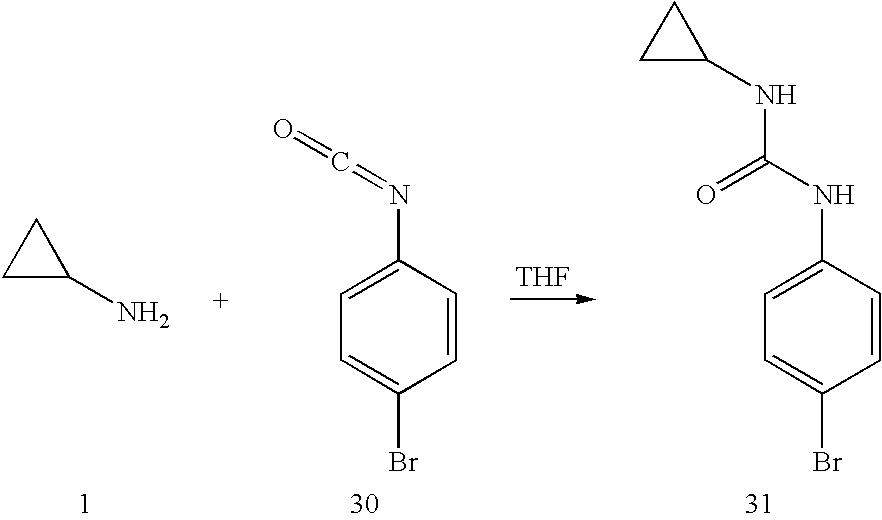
C1(N)CC1.[THF].C1=CC(N=C=O)=CC=C1Br.C1=CC(NC(=O)NC2CC2)=CC=C1Br
